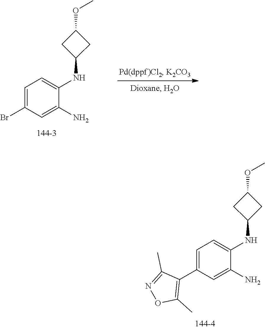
C1=C(C2=C(C)ON=C2C)C=C(N)C(NC2CC(OC)C2)=C1.C1=C(Br)C=C(N)C(NC2CC(OC)C2)=C1
